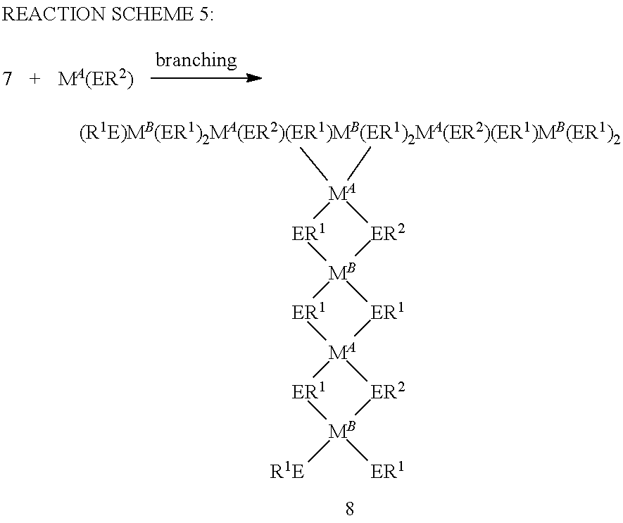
[ER2]1[MA](C)(C)[ER1][MB]12[ER1][MA]1([ER1]2)[ER2][MB]([ER1])([R1E])[ER1]1
